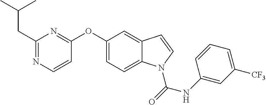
C1=CC(OC2=CC=C3C(=C2)C=CN3C(NC2=CC([CF3])=CC=C2)=O)=NC(CC(C)C)=N1
